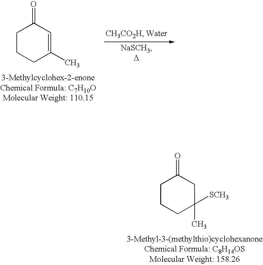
C1CCC([SCH3])(C)CC1=O.C1CCC(C)=CC1=O
